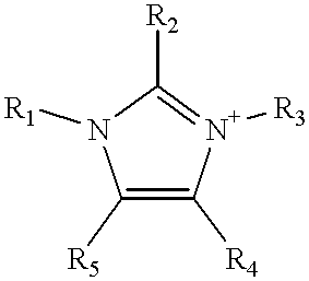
C1([R5])=C([R4])[N+]([R3])=C([R2])N1[R1]
